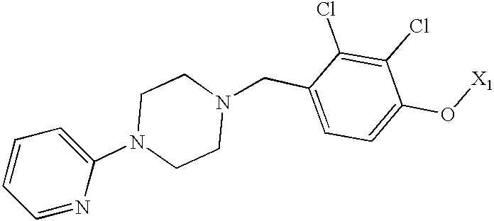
C(C1=CC=C(O[X1])C(Cl)=C1Cl)N1CCN(C2=CC=CC=N2)CC1
